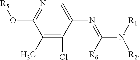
C1(C)=C(Cl)C(N=C(N([R1])[R2])[R6])=CN=C1O[R5]
